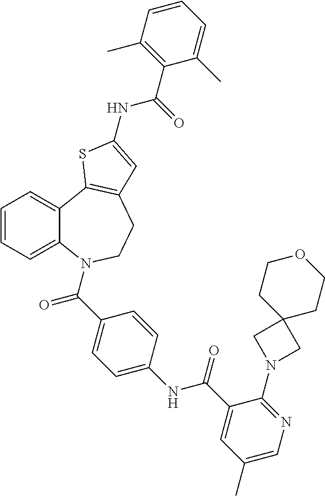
C1=CC=C2C(=C1)C1=C(CCN2C(=O)C2=CC=C(NC(=O)C3=CC(C)=CN=C3N3CC4(C3)CCOCC4)C=C2)C=C(NC(C2=C(C)C=CC=C2C)=O)S1
